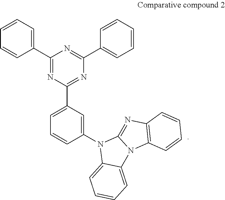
C1=CC=C(C2=NC(C3=CC=CC(N4C5=CC=CC=C5N5C4=NC4=C5C=CC=C4)=C3)=NC(C3=CC=CC=C3)=N2)C=C1
